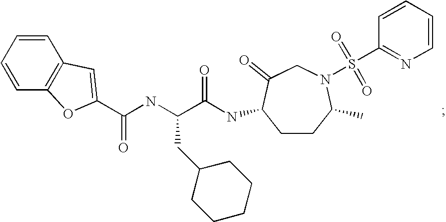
C(NC(C(=O)NC1CCC(C)N(S(C2=NC=CC=C2)(=O)=O)CC1=O)CC1CCCCC1)(=O)C1=CC2=C(C=CC=C2)O1
